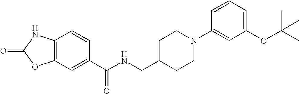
C12=C(C=C(C(NCC3CCN(C4=CC(OC(C)(C)C)=CC=C4)CC3)=O)C=C1)OC(=O)N2
